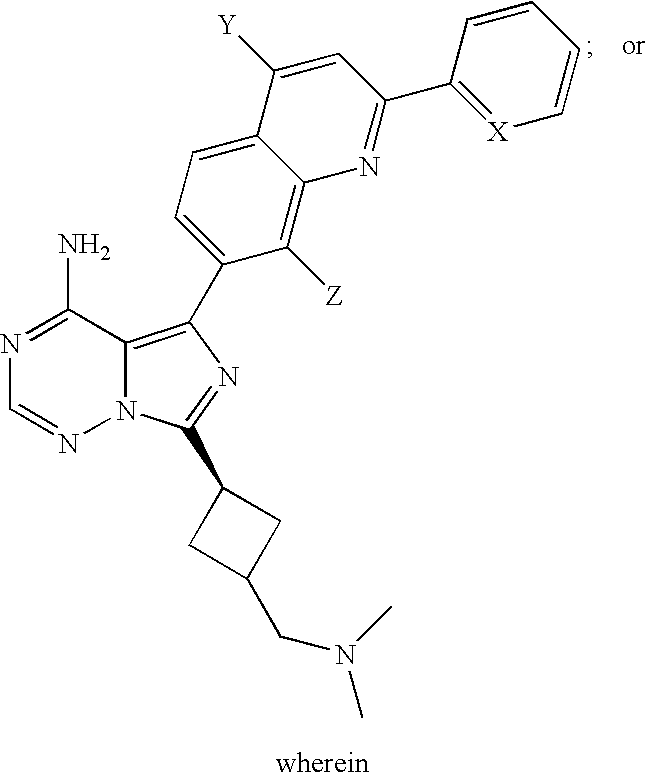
N1=C(N)C2=C(C3=CC=C4C(=C3[Z])N=C(C3=[X]C=CC=C3)C=C4[Y])N=C(C3CC(CN(C)C)C3)N2N=C1
